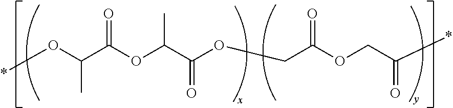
*OC(C(OC(C(OCC(OCC(*)=O)=O)=O)C)=O)C
